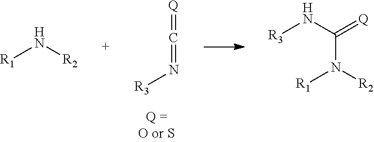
[Q]=C=N[R3].[R1]N[R2].[R3]NC(=[Q])N([R2])[R1]
